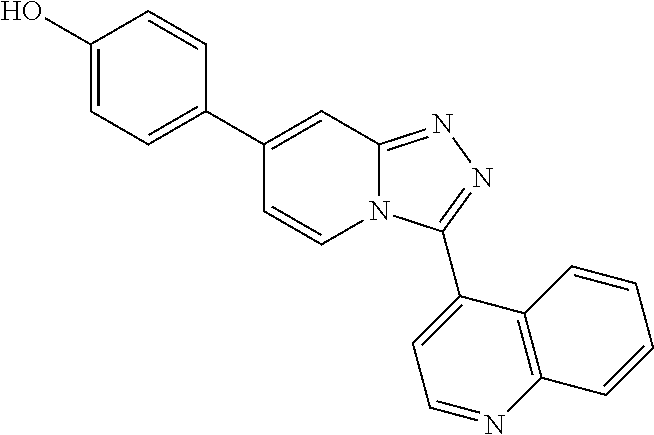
C1(C2=CC=C(O)C=C2)=CC2=NN=C(C3=CC=NC4=C3C=CC=C4)N2C=C1
